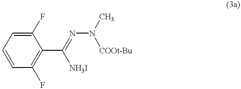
C1(C(=NN(C)[COOt-Bu])[NH3I])=C(F)C=CC=C1F
